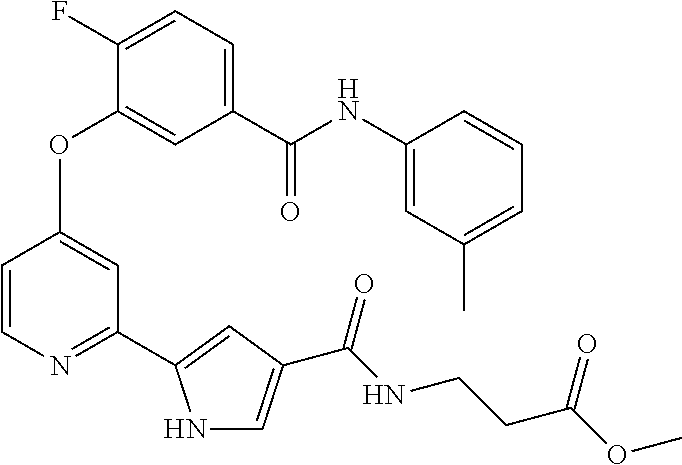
C1=C(C(NC2=CC(C)=CC=C2)=O)C=C(OC2=CC(C3=CC(C(NCCC(OC)=O)=O)=CN3)=NC=C2)C(F)=C1
